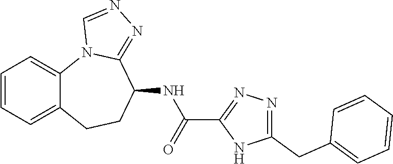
C12=CC=CC=C1N1C(=NN=C1)C(NC(C1=NN=C(CC3=CC=CC=C3)N1)=O)CC2
